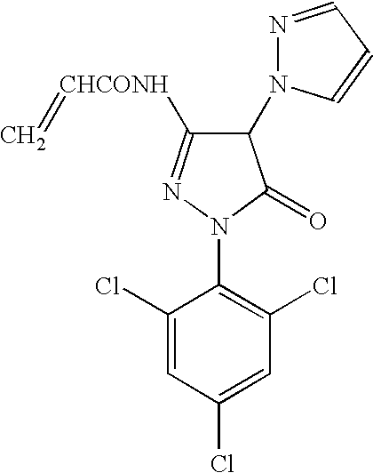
C1(N2N=CC=C2)C([CHCONH]=C)=NN(C2=C(Cl)C=C(Cl)C=C2Cl)C1=O
